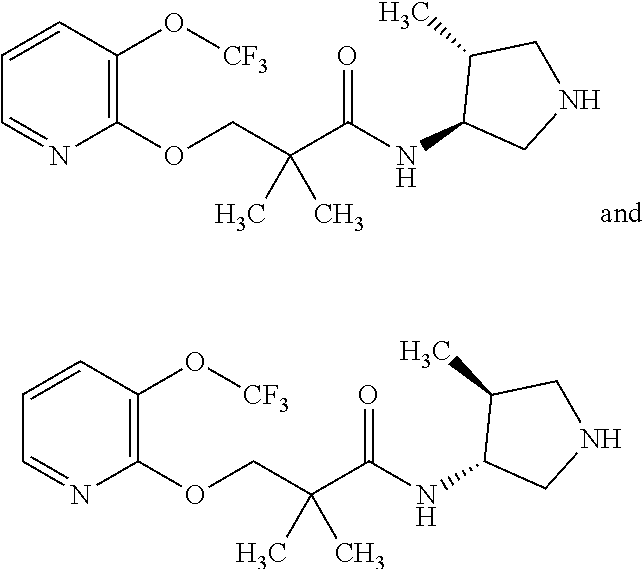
C1=NC(OCC(C)(C)C(=O)NC2CNCC2C)=C(O[CF3])C=C1.C1=NC(OCC(C)(C)C(=O)NC2CNCC2C)=C(O[CF3])C=C1
